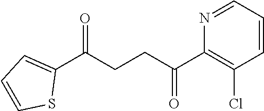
C1(C(CCC(C2=C(Cl)C=CC=N2)=O)=O)=CC=CS1
